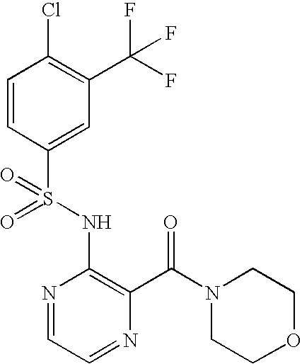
C1=CC(S(NC2=C(C(N3CCOCC3)=O)N=CC=N2)(=O)=O)=CC(C(F)(F)F)=C1Cl
